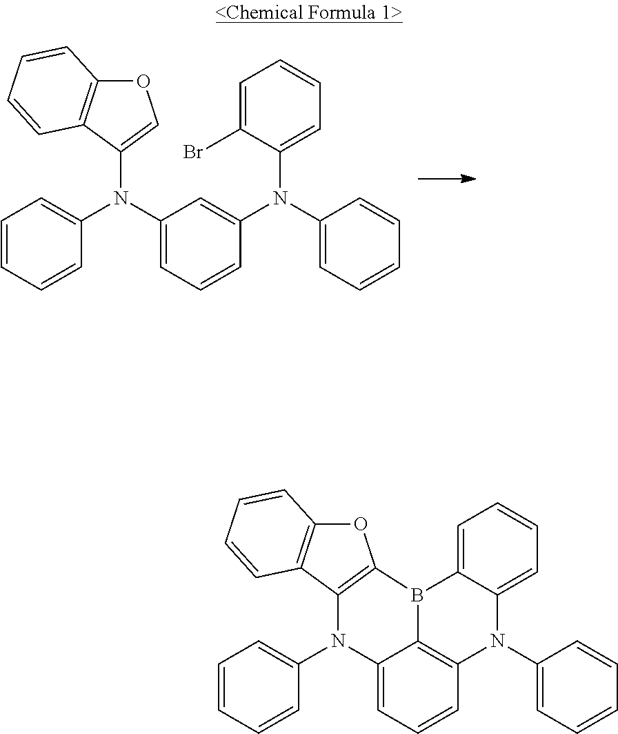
C1=CC=CC(N(C2=CC=CC(N(C3=CC=CC=C3)C3=CC=CC=C3Br)=C2)C2=COC3=C2C=CC=C3)=C1.C1=CC=CC(N2C3=CC=CC4=C3B(C3=C2C2=C(O3)C=CC=C2)C2=CC=CC=C2N4C2=CC=CC=C2)=C1
